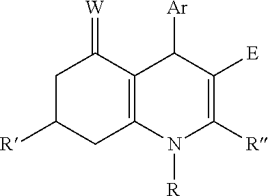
C1C([R])CC2=C(C1=[W])C([Ar])C([E])=C([R])N2[R]
